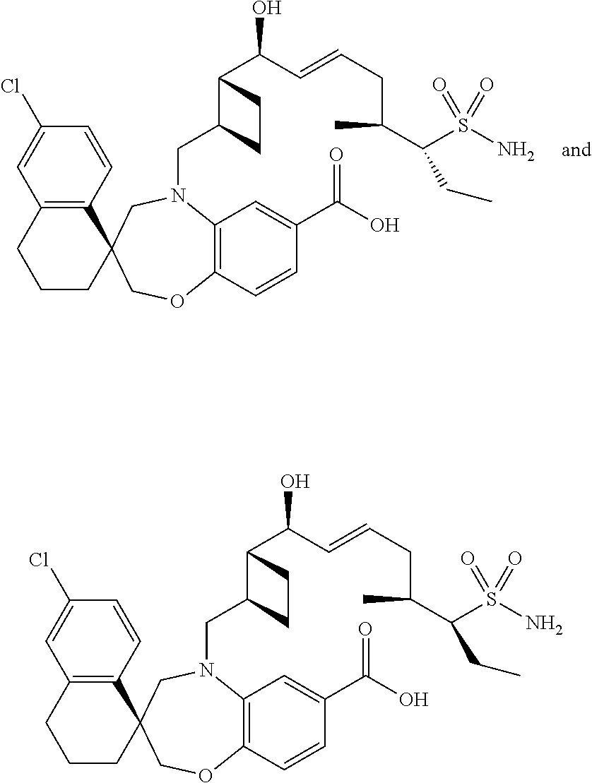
C12=C(C=CC(Cl)=C1)C1(CCC2)COC2=C(N(CC3C(C(C=CCC(C(S(N)(=O)=O)CC)C)O)CC3)C1)C=C(C(O)=O)C=C2.C12=C(C=CC(Cl)=C1)C1(CCC2)COC2=C(N(CC3C(C(C=CCC(C(S(N)(=O)=O)CC)C)O)CC3)C1)C=C(C(O)=O)C=C2
